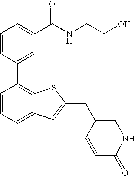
C1=CC(C2=C3C(=CC=C2)C=C(CC2=CNC(=O)C=C2)S3)=CC(C(NCCO)=O)=C1
